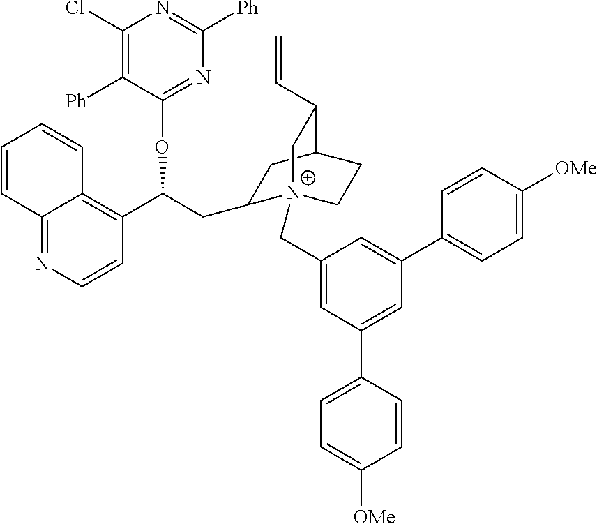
C12=NC=CC(C(CC3[N+]4(CC5=CC(C6=CC=C([OMe])C=C6)=CC(C6=CC=C([OMe])C=C6)=C5)CCC(C3)C(C=C)C4)OC3=NC([Ph])=NC(Cl)=C3[Ph])=C1C=CC=C2
